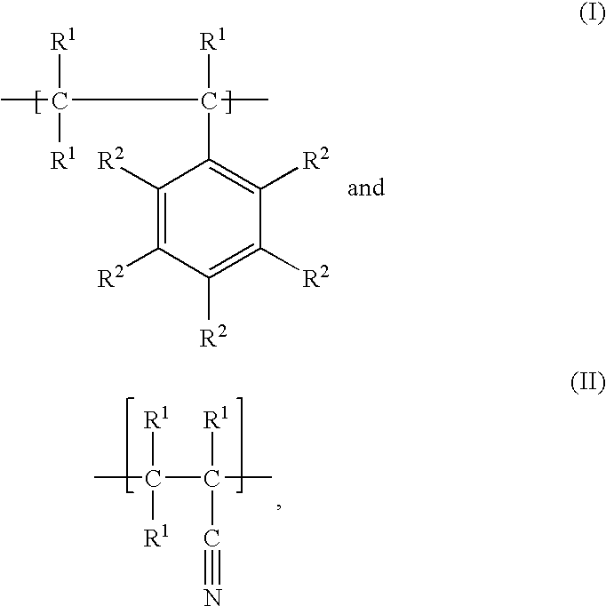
CC(C(C1=C([R2])C([R2])=C([R2])C([R2])=C1[R2])(C)[R1])([R1])[R1].CC([R1])([R1])C(C)([R1])C#N
